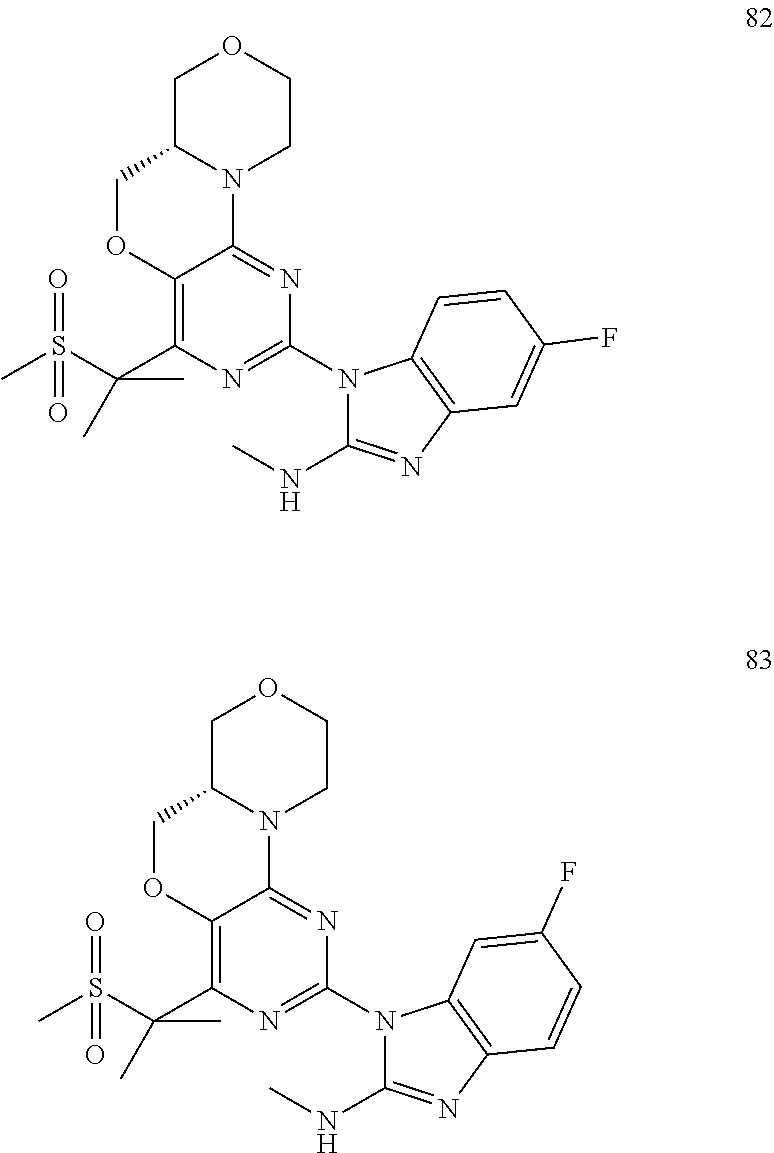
C1C2N(CCO1)C1=NC(N3C(NC)=NC4=C3C=CC(F)=C4)=NC(C(S(C)(=O)=O)(C)C)=C1OC2.C1C2N(CCO1)C1=NC(N3C(NC)=NC4=C3C=C(F)C=C4)=NC(C(S(C)(=O)=O)(C)C)=C1OC2
